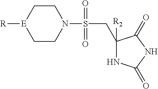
C1N(S(=O)(CC2([R2])NC(=O)NC2=O)=O)CC[E]([R])C1
